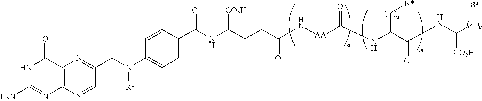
C12=C(N=CC(CN(C3=CC=C(C(NC(CCC(N[AA]C(NC(C[N*])C(=O)NC(C[S*])[CO2H])=O)=O)[CO2H])=O)C=C3)[R1])=N1)N=C(N)NC2=O
